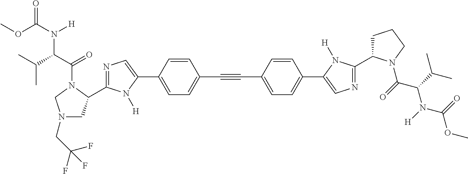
C1=C(C2=CN=C(C3CN(CC(F)(F)F)CN3C(C(C(C)C)N(C(OC)=O)[H])=O)N2[H])C=CC(C#CC2=CC=C(C3=CN=C(C4CCCN4C(=O)C(C(C)C)N(C(OC)=O)[H])N3[H])C=C2)=C1
